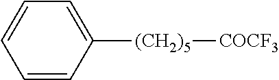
C1=CC([(CH2)5][COCF3])=CC=C1
